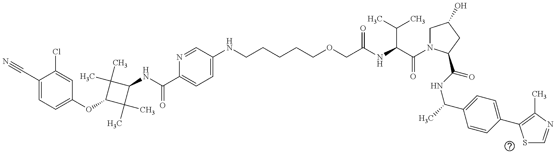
C1(C#N)=CC=C(OC2C(C)(C)C(NC(C3=CC=C(NCCCCCOCC(NC(C(=O)N4CC(O)CC4C(NC(C)C4=CC=C(C5=C(C)N=CS5)C=C4)=O)C(C)C)=O)C=N3)=O)C2(C)C)C=C1Cl
